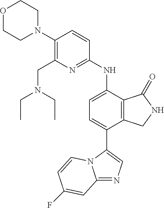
C12=NC=C(C3=CC=C(NC4=NC(CN(CC)CC)=C(N5CCOCC5)C=C4)C4=C3CNC4=O)N1C=CC(F)=C2
